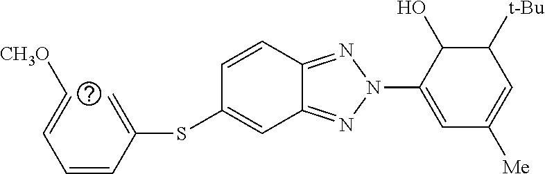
C(=CC(=C)SC1=CC2=NN(C3=CC([Me])=CC([t-Bu])C3O)N=C2C=C1)C=C[CH3O]
